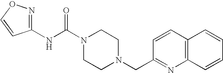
N(C(N1CCN(CC2=NC3=C(C=C2)C=CC=C3)CC1)=O)C1=NOC=C1
